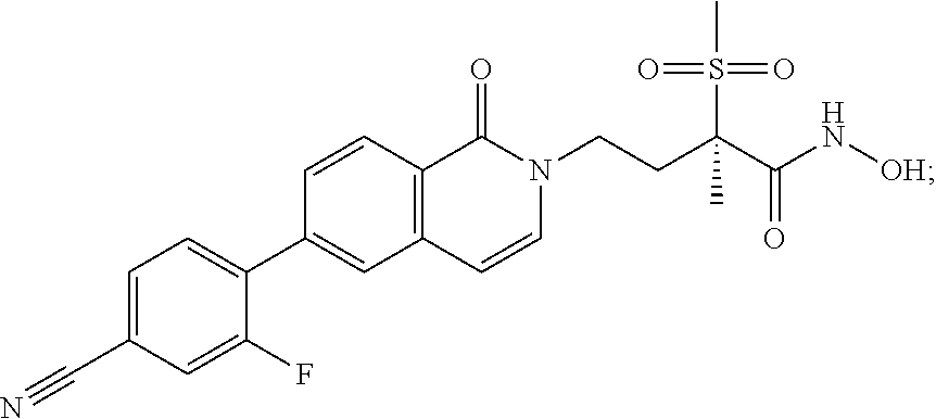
C(C1=CC=C(C2=CC3=C(C=C2)C(=O)N(CCC(C(N[OH])=O)(C)S(C)(=O)=O)C=C3)C(F)=C1)#N
